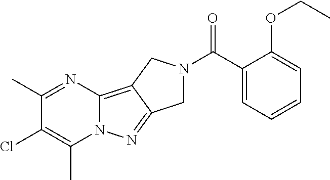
C1(C)=NC2=C3C(=NN2C(C)=C1Cl)CN(C(C1=CC=CC=C1OCC)=O)C3
